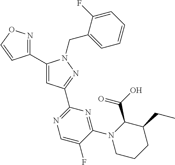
C1(C2=NOC=C2)=CC(C2=NC=C(F)C(N3CCCC(CC)C3C(O)=O)=N2)=NN1CC1=CC=CC=C1F
